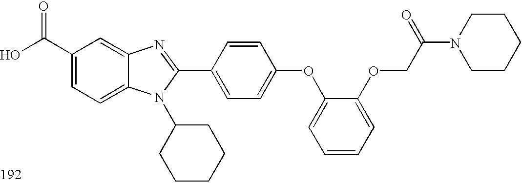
OC(C1=CC=C2C(=C1)N=C(C1=CC=C(OC3=CC=CC=C3OCC(N3CCCCC3)=O)C=C1)N2C1CCCCC1)=O
